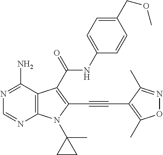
C12=C(C(N)=NC=N1)C(C(=O)NC1=CC=C(COC)C=C1)=C(C#CC1=C(C)ON=C1C)N2C1(C)CC1
